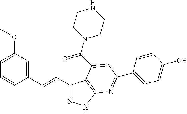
C1(C=CC2=CC(OC)=CC=C2)=NNC2=C1C(C(N1CCNCC1)=O)=CC(C1=CC=C(O)C=C1)=N2
